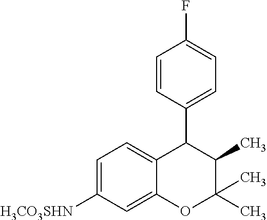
C1=C([H3CO3SHN])C=C2C(=C1)C(C1=CC=C(F)C=C1)C(C)C(C)(C)O2
